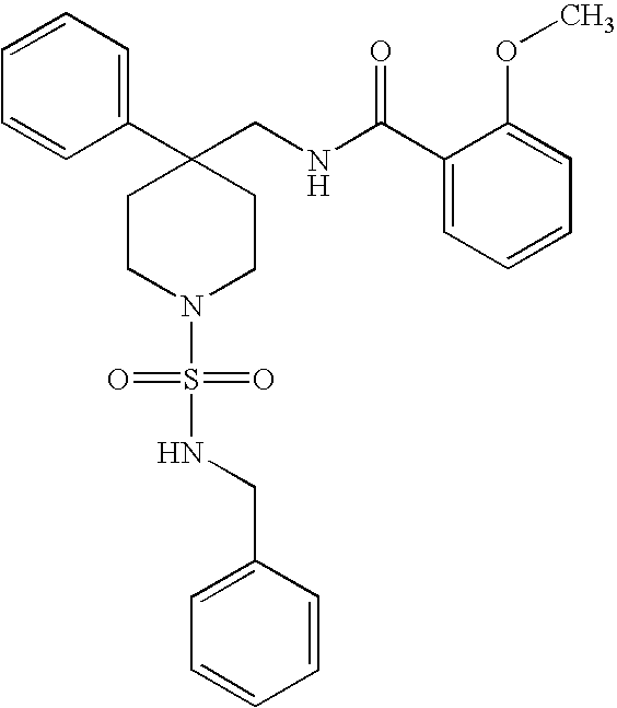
C1(C2(CNC(C3=CC=CC=C3OC)=O)CCN(S(=O)(=O)NCC3=CC=CC=C3)CC2)=CC=CC=C1
